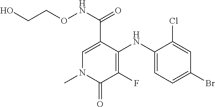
N(C(=O)C1=CN(C)C(=O)C(F)=C1NC1=CC=C(Br)C=C1Cl)OCCO
